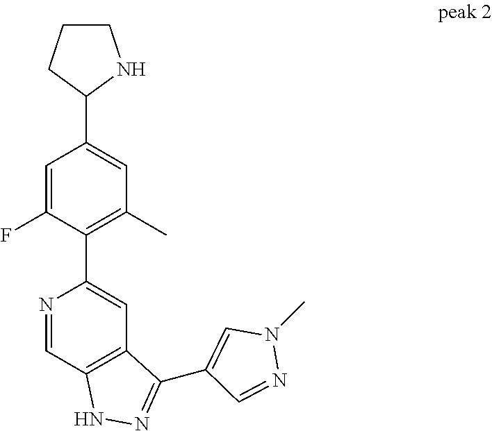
N1=CC2=C(C=C1C1=C(C)C=C(C3NCCC3)C=C1F)C(C1=CN(C)N=C1)=NN2
